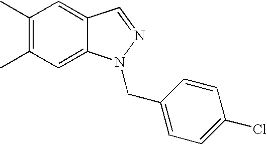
C1=C2C(=CC(C)=C1C)N(CC1=CC=C(Cl)C=C1)N=C2
